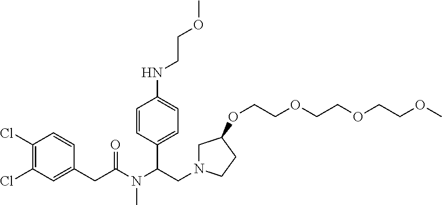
C1=CC(C(CN2CC(OCCOCCOCCOC)CC2)N(C(CC2=CC(Cl)=C(Cl)C=C2)=O)C)=CC=C1NCCOC
